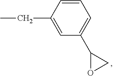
C1(CC)=CC(C2OC2)=CC=C1
